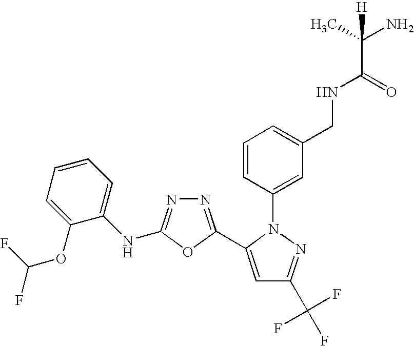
C1=CC(N2C(C3=NN=C(NC4=CC=CC=C4OC(F)F)O3)=CC(C(F)(F)F)=N2)=CC(CNC(=O)C(C)(N)[H])=C1
